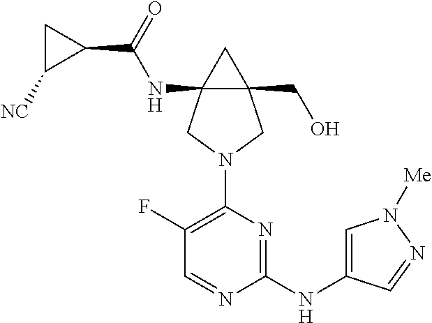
C12(NC(C3C([NC])C3)=O)C(CO)(C1)CN(C1=C(F)C=NC(NC3=CN([Me])N=C3)=N1)C2
